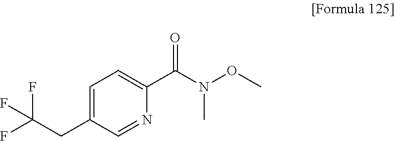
FC(CC1=CC=C(C(N(OC)C)=O)N=C1)(F)F
